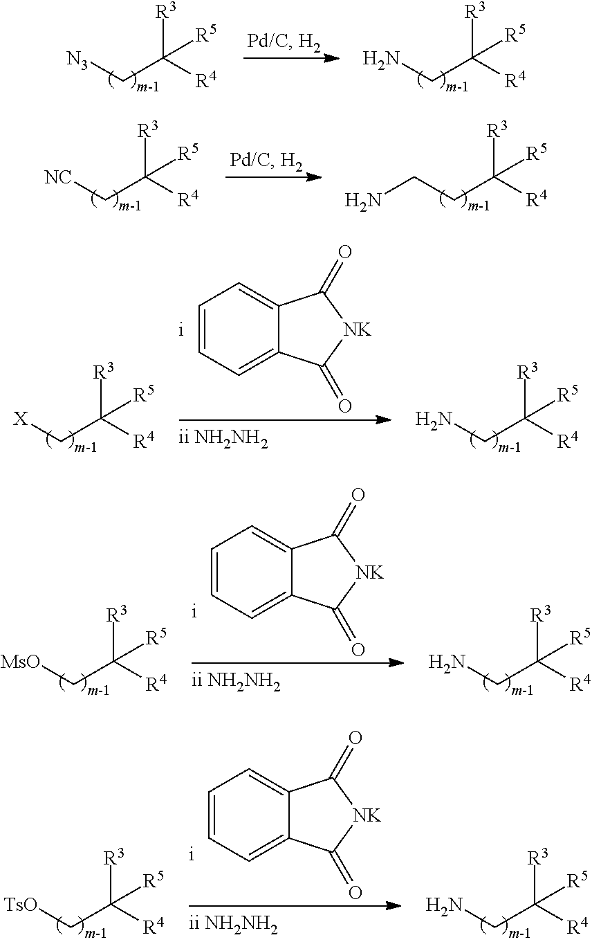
[N3]CC([R4])([R3])[R5].NCC([R4])([R3])[R5].[NC]CC([R4])([R3])[R5].C(CC([R4])([R3])[R5])N.C1=CC=C2C(=C1)C(=O)[NK]C2=O.[X]CC([R4])([R3])[R5].NCC([R4])([R3])[R5].C1=CC=C2C(=C1)C(=O)[NK]C2=O.[MsO]CC([R4])([R3])[R5].NCC([R4])([R3])[R5].C1=CC=C2C(=C1)C(=O)[NK]C2=O.[TsO]CC([R4])([R3])[R5].NCC([R4])([R3])[R5]
